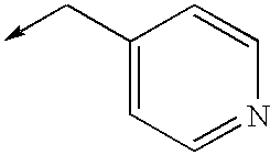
C1(C->C)=CC=NC=C1
